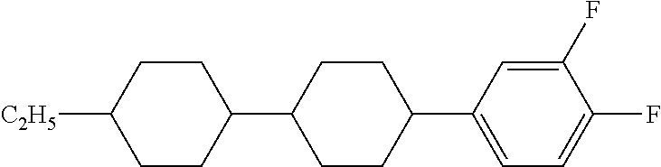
C1(F)=CC(C2CCC(C3CCC([C2H5])CC3)CC2)=CC=C1F
